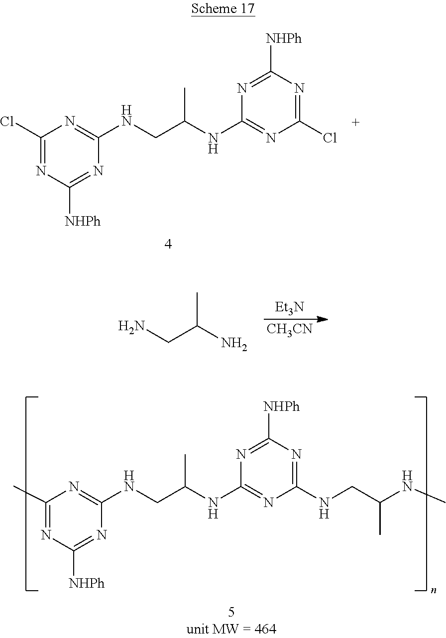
C1(Cl)=NC([NHPh])=NC(NCC(NC2=NC(Cl)=NC([NHPh])=N2)C)=N1.[Et3N].NCC(N)C.[CH3CN].C1(C)=NC([NHPh])=NC(NCC(NC2=NC(NCC(NC)C)=NC([NHPh])=N2)C)=N1
